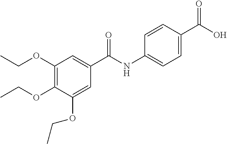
C1=CC(C(O)=O)=CC=C1NC(C1=CC(OCC)=C(OCC)C(OCC)=C1)=O
